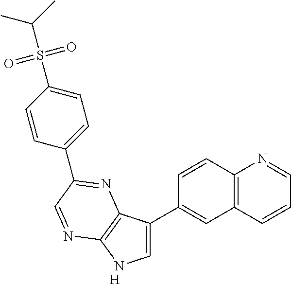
C1=C(C2=CC3=C(C=C2)N=CC=C3)C2=C(N1)N=CC(C1=CC=C(S(C(C)C)(=O)=O)C=C1)=N2.[H]
